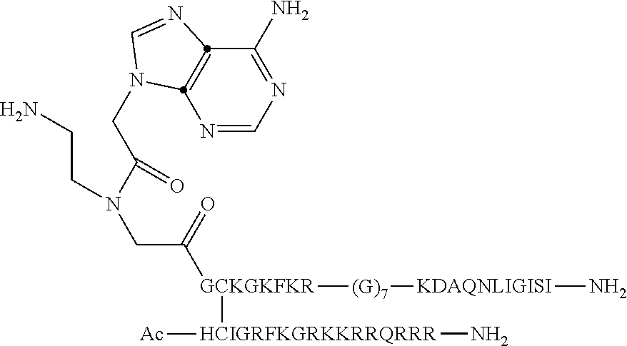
N1=CN=C(N)C2=C1N(CC(N(CCN)CC(=O)[GCKGKFKR]([(G)7][KDAQNLIGISI]N)[HCIGRFKGRKKRRQRRR]([Ac])N)=O)C=N2
